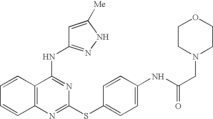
C1=CC2=C(C=C1)N=C(SC1=CC=C(NC(CN3CCOCC3)=O)C=C1)N=C2NC1=NNC([Me])=C1
